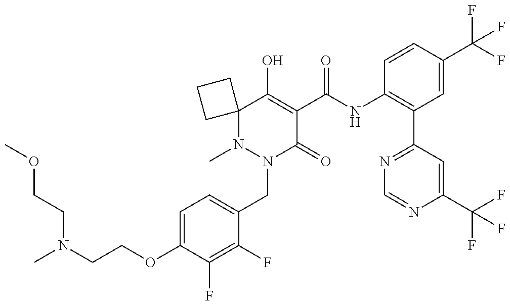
O(C1=CC=C(CN2C(=O)C(C(=O)NC3=C(C4=NC=NC(C(F)(F)F)=C4)C=C(C(F)(F)F)C=C3)=C(O)C3(N2C)CCC3)C(F)=C1F)CCN(C)CCOC
